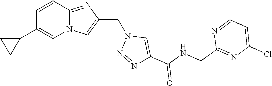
N12C(=NC(CN3N=NC(C(NCC4=NC(Cl)=CC=N4)=O)=C3)=C1)C=CC(C1CC1)=C2
